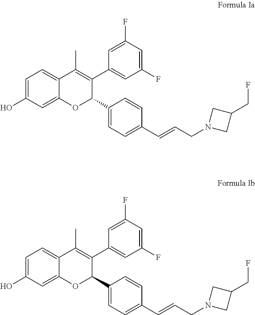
C1(CF)CN(CC=CC2=CC=C(C3C(C4=CC(F)=CC(F)=C4)=C(C)C4=CC=C(O)C=C4O3)C=C2)C1.C1(CF)CN(CC=CC2=CC=C(C3C(C4=CC(F)=CC(F)=C4)=C(C)C4=CC=C(O)C=C4O3)C=C2)C1
